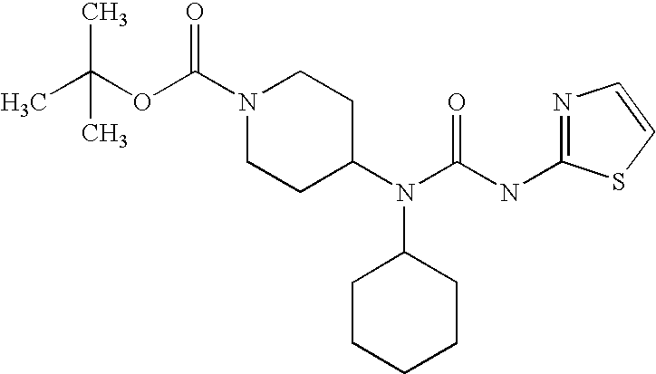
N1(C(OC(C)(C)C)=O)CCC(N(C(NC2=NC=CS2)=O)C2CCCCC2)CC1
